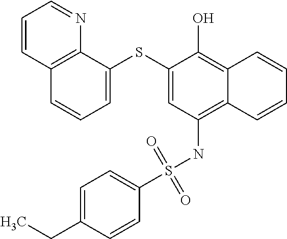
C12=C(NS(C3=CC=C(CC)C=C3)(=O)=O)C=C(SC3=CC=CC4=C3N=CC=C4)C(O)=C1C=CC=C2
